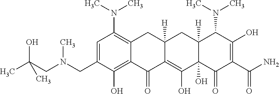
C1=C(CN(CC(C)(C)O)C)C(O)=C2C(=C1N(C)C)CC1([H])C(=C(O)C3(O)C([H])(C1)C(N(C)C)C(O)=C(C(N)=O)C3=O)C2=O
